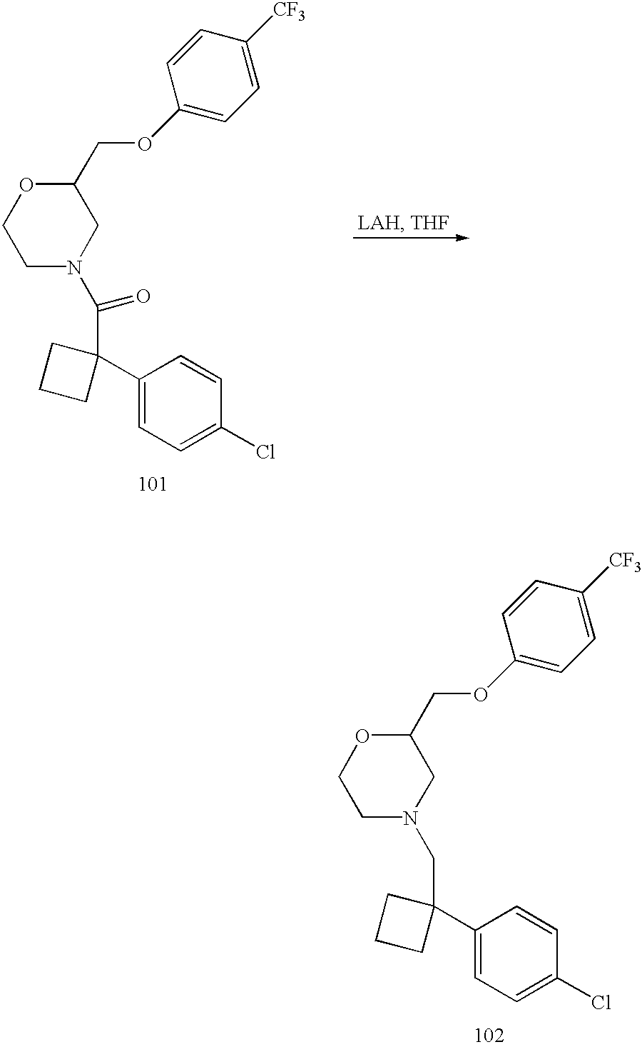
C1N(C(C2(C3=CC=C(Cl)C=C3)CCC2)=O)CC(COC2=CC=C([CF3])C=C2)OC1.C1N(CC2(C3=CC=C(Cl)C=C3)CCC2)CC(COC2=CC=C([CF3])C=C2)OC1
